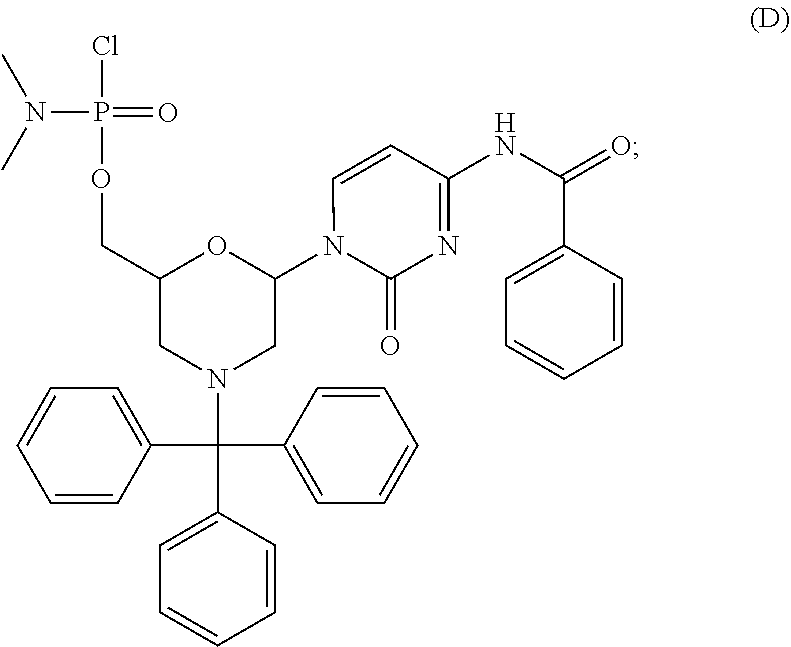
N(P(=O)(OCC1CN(C(C2=CC=CC=C2)(C2=CC=CC=C2)C2=CC=CC=C2)CC(N2C(=O)N=C(NC(=O)C3=CC=CC=C3)C=C2)O1)Cl)(C)C
